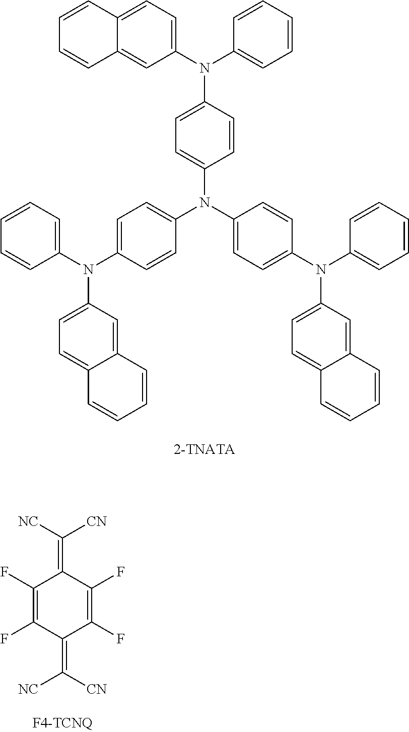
C1=CC2=CC=C(N(C3=CC=CC=C3)C3=CC=C(N(C4=CC=C(N(C5=CC=CC=C5)C5=CC=C6C(=C5)C=CC=C6)C=C4)C4=CC=C(N(C5=CC=CC=C5)C5=CC=C6C(=C5)C=CC=C6)C=C4)C=C3)C=C2C=C1.C1(F)=C(F)C(=C([NC])[CN])C(F)=C(F)C1=C([NC])[CN]
